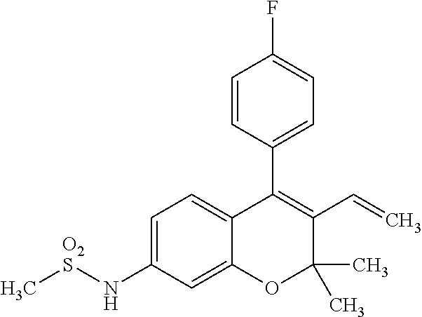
C1=CC(C2=C(C=C)C(C)(C)OC3=CC(N[O2S]C)=CC=C23)=CC=C1F
